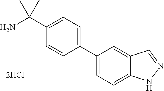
C1(C2=CC=C3C(=C2)C=N[N H]3)=CC=C(C(N)(C)C)C=C1
